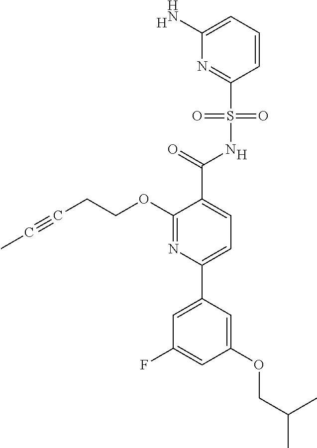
[H].C1(C(=O)NS(C2=NC(N)=CC=C2)(=O)=O)=CC=C(C2=CC(F)=CC(OCC(C)C)=C2)N=C1OCCC#CC.[H]
